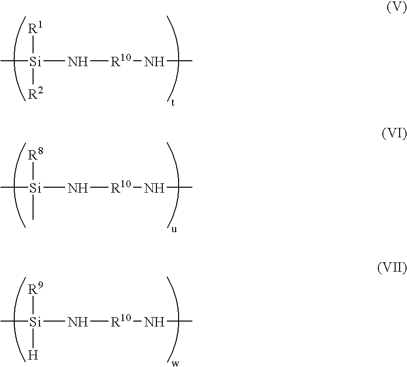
C[Si]([R1])([R2])N[R10]NC.C[Si]([R8])(C)N[R10]NC.C[Si]([R9])([H])N[R10]NC
